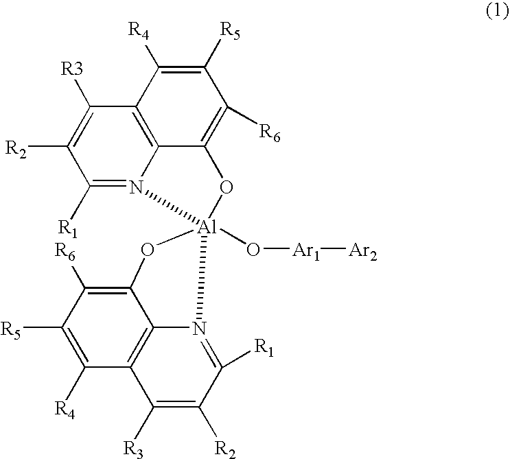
C1([R3])=C([R2])C([R1])=N2C3=C1C([R4])=C([R5])C([R6])=C3O[Al]21(O[Ar1][Ar2])OC2=C([R6])C([R5])=C([R4])C3=C2N1=C([R1])C([R2])=C3[R3]
